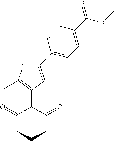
C1(=O)C2CC(C(=O)C1C1=C(C)SC(C3=CC=C(C(OC)=O)C=C3)=C1)CC2
